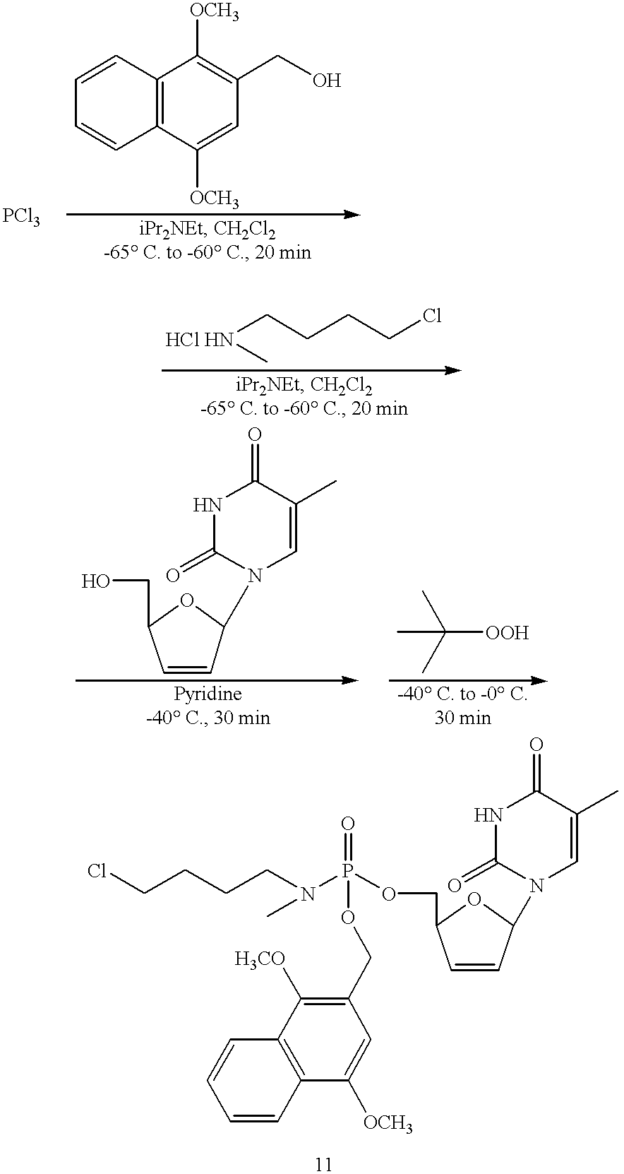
C1=CC2=C(C=C1)C([OCH3])=CC(CO)=C2[OCH3].[HCl HN](CCCCCl)C.C1=CC(N2C(=O)NC(=O)C(C)=C2)OC1COP(N(C)CCCCCl)(=O)OCC1=C([H3CO])C2=C(C([OCH3])=C1)C=CC=C2.[OOH]C(C)(C)C.N1C(=O)N(C2C=CC(CO)O2)C=C(C)C1=O
